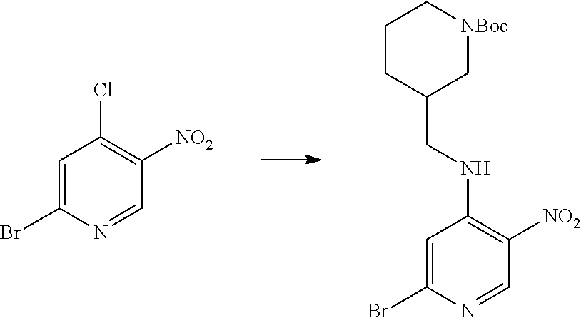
C1=C(Br)N=CC([NO2])=C1Cl.C1=C(Br)N=CC([NO2])=C1NCC1C[NBoc]CCC1
